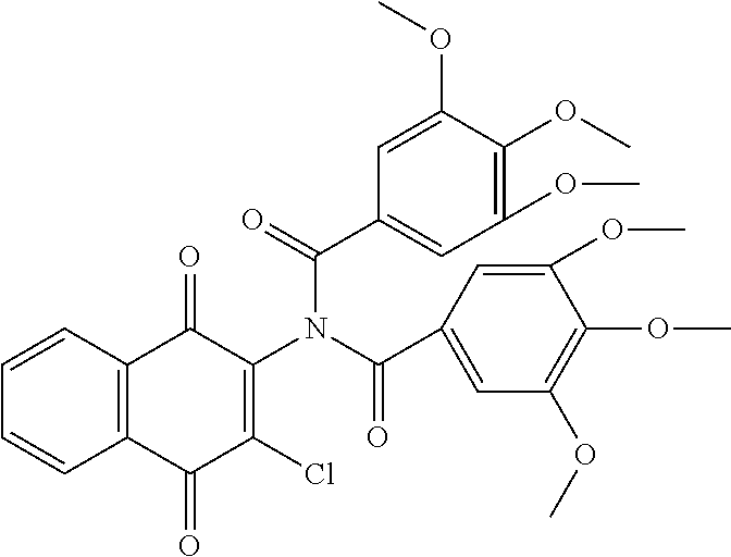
C12=C(C=CC=C1)C(=O)C(N(C(C1=CC(OC)=C(OC)C(OC)=C1)=O)C(=O)C1=CC(OC)=C(OC)C(OC)=C1)=C(Cl)C2=O
